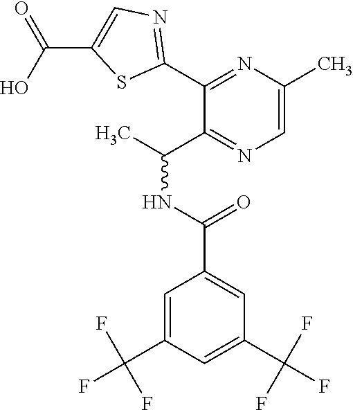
C1(C2=NC=C(C(O)=O)S2)=NC(C)=CN=C1C(C)NC(=O)C1=CC(C(F)(F)F)=CC(C(F)(F)F)=C1
